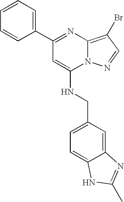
C1=CC=C(C2=NC3=C(Br)C=NN3C(NCC3=CC=C4C(=C3)N=C(C)N4)=C2)C=C1
